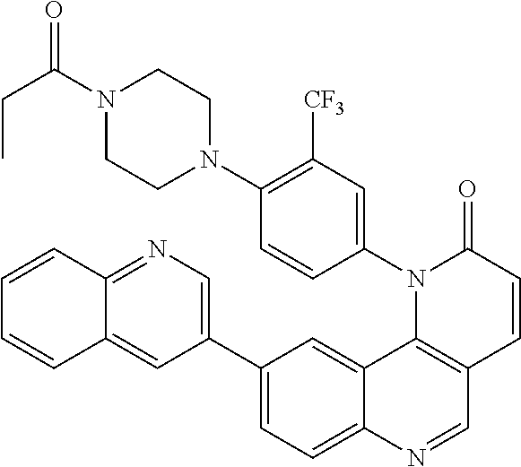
C12=CC(C3=CC=C4C(=C3)C3=C(C=N4)C=CC(=O)N3C3=CC([CF3])=C(N4CCN(C(=O)CC)CC4)C=C3)=CN=C1C=CC=C2
